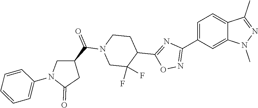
C1(C2=NOC(C3CCN(C(C4CC(=O)N(C5=CC=CC=C5)C4)=O)CC3(F)F)=N2)=CC=C2C(=C1)N(C)N=C2C
